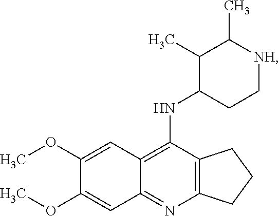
C12=C(N=C3C(=C1NC1CC[NH]C(C)C1C)C=C(OC)C(OC)=C3)CCC2
